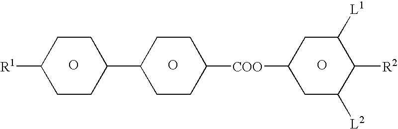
O.O.C1([R1])CCC(C2CCC([COO]C3CC([L2])C([R2])C([L1])C3)CC2)CC1.O
